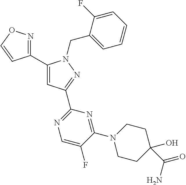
C1(C2=NOC=C2)=CC(C2=NC=C(F)C(N3CCC(C(N)=O)(O)CC3)=N2)=NN1CC1=CC=CC=C1F
